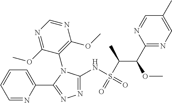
C1(C(OC)C(S(NC2=NN=C(C3=CC=CC=N3)N2C2=C(OC)N=CN=C2OC)(=O)=O)C)=NC=C(C)C=N1
